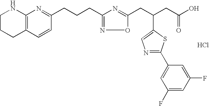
Cl.C1CCC2=C(N1)N=C(CCCC1=NOC(CC(CC(O)=O)C3=CN=C(C4=CC(F)=CC(F)=C4)S3)=N1)C=C2
